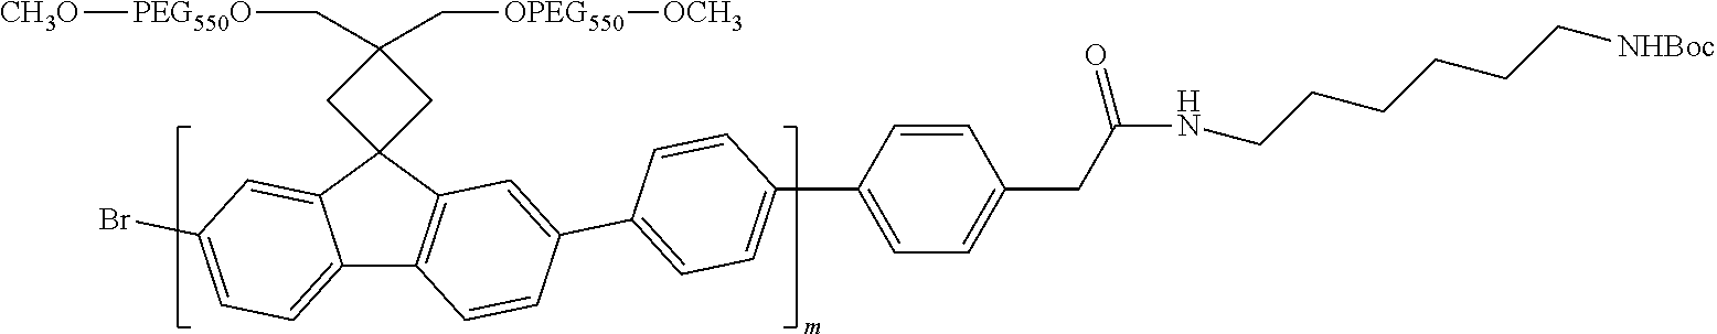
C12=CC=C(Br)C=C1C1(C3=C2C=CC(C2=CC=C(C4=CC=C(CC(NCCCCCC[NHBoc])=O)C=C4)C=C2)=C3)CC(C[PEG550O][CH3O])(C[OPEG550][OCH3])C1
